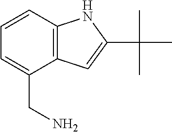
C12=C(C=CC=C1CN)NC(C(C)(C)C)=C2
